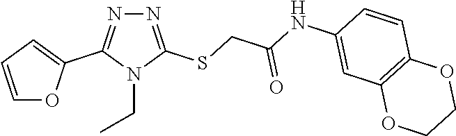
N1=C(SCC(=O)NC2=CC3=C(C=C2)OCCO3)N(CC)C(C2=CC=CO2)=N1
